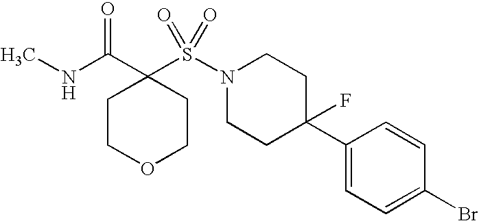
N1(S(=O)(=O)C2(C(NC)=O)CCOCC2)CCC(C2=CC=C(Br)C=C2)(F)CC1
